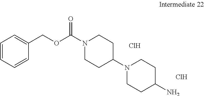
N1(C(OCC2=CC=CC=C2)=O)CCC(N2CCC(N)CC2)CC1.Cl.Cl
